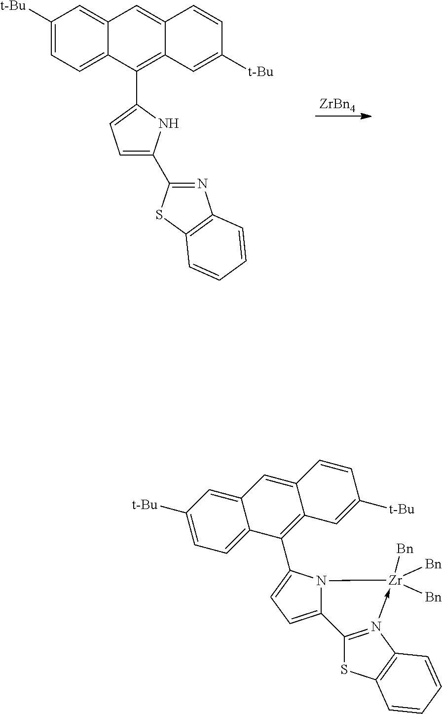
[ZrBn4].C1([t-Bu])=CC=C2C(=C1)C=C1C(=C2C2=CC=C(C3=NC4=C(S3)C=CC=C4)N2)C=C([t-Bu])C=C1.C1([t-Bu])=CC=C2C(=C1)C=C1C(=C2C2=CC=C3N2[Zr]([Bn])([Bn])([Bn])-N2=C3SC3=C2C=CC=C3)C=C([t-Bu])C=C1
